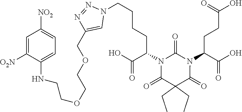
C(N1C(=O)N(C(C(O)=O)CCC(O)=O)C(=O)C(CC)(CC)C1=O)(C(O)=O)CCCCN1N=NC(COCCOCCNC2=CC=C([NO2])C=C2[O2N])=C1
